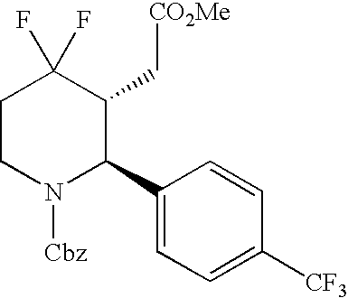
C1CN([Cbz])C(C2=CC=C([CF3])C=C2)C(C[CO2Me])C1(F)F
